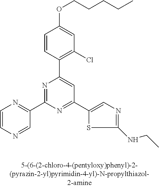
C1=CC(C2=CC(C3=CN=C(NCC)S3)=NC(C3=NC=CN=C3)=N2)=C(Cl)C=C1OCCCCC
